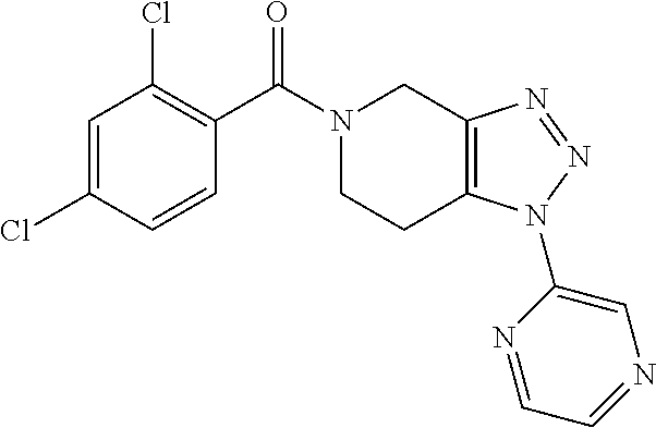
C1=C(Cl)C=CC(C(N2CCC3=C(C2)N=NN3C2=CN=CC=N2)=O)=C1Cl
